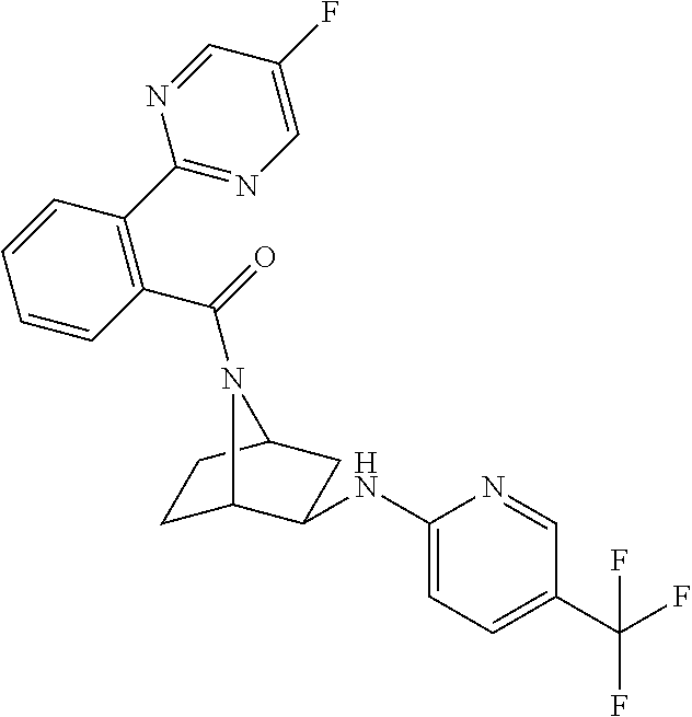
C1C2C(NC3=CC=C(C(F)(F)F)C=N3)CC(C1)N2C(=O)C1=C(C2=NC=C(F)C=N2)C=CC=C1
